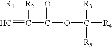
C(=C([R2])C(=O)OC([R4])([R3])[R5])[R1]
